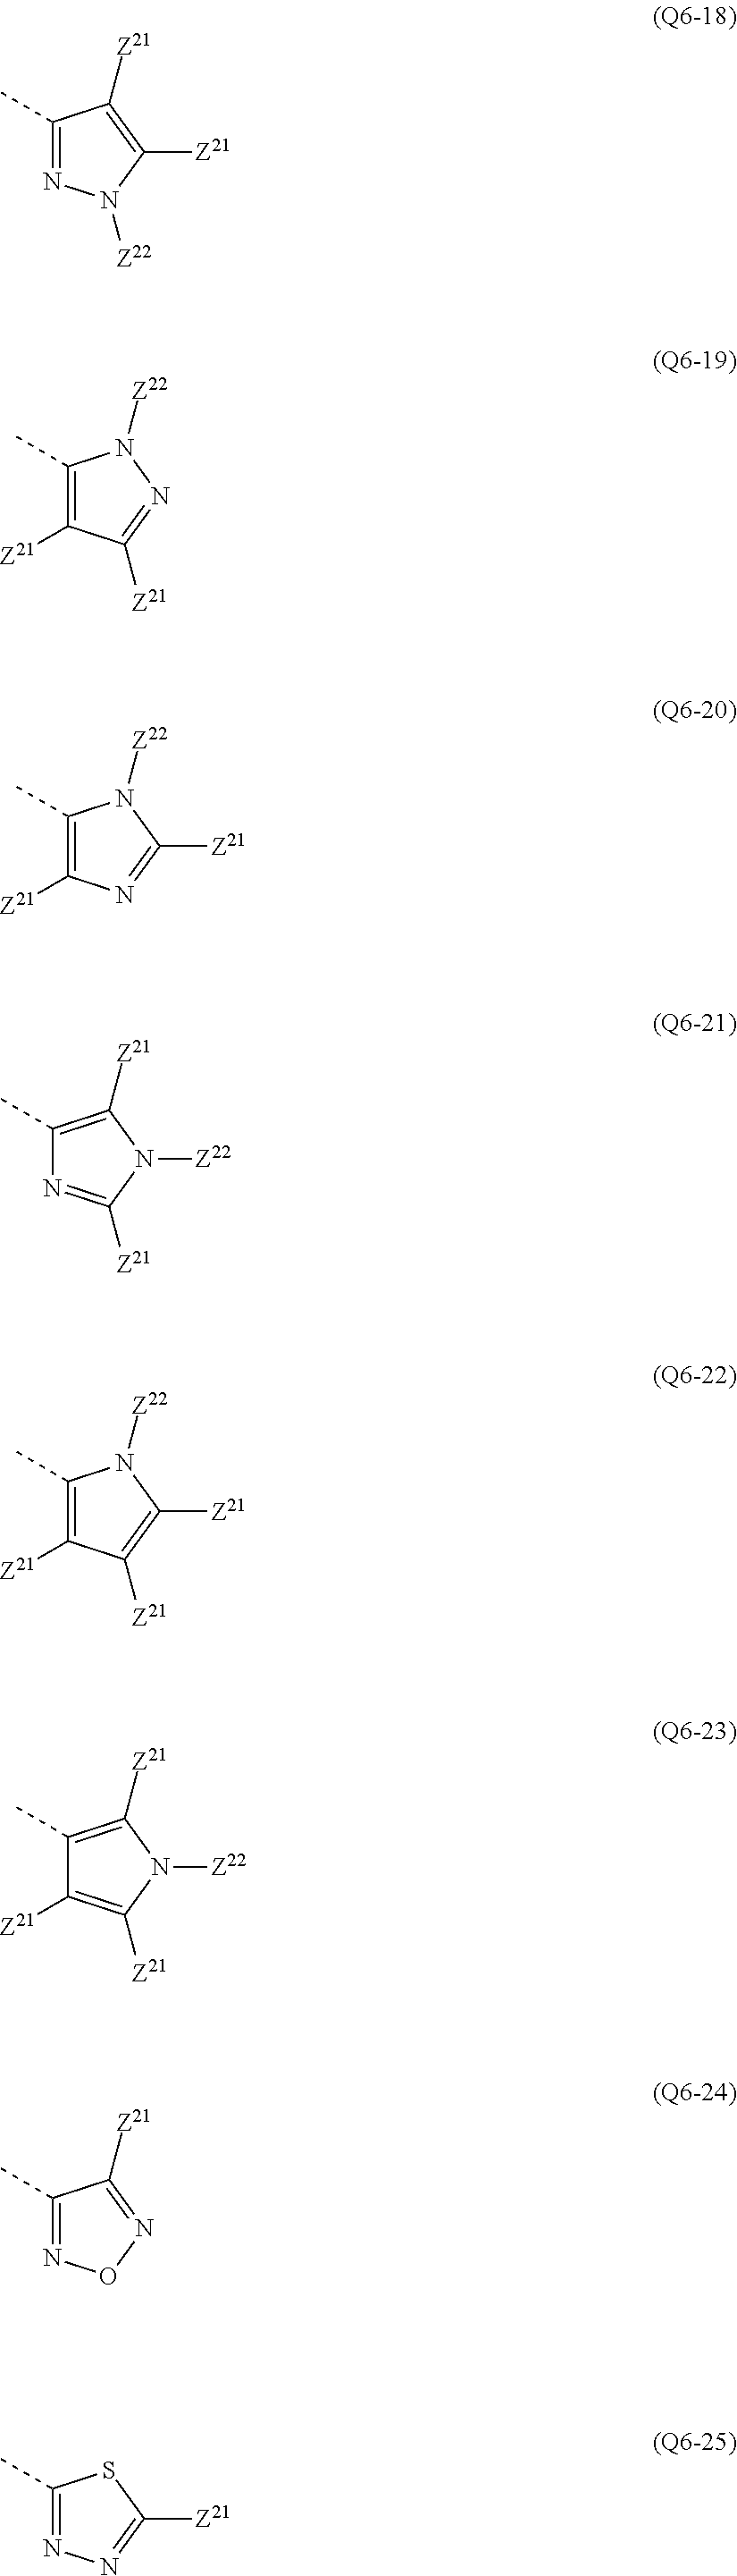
C1(C)=NN([Z22])C([Z21])=C1[Z21].C1(C)=C([Z21])C([Z21])=NN1[Z22].C1(C)=C([Z21])N=C([Z21])N1[Z22].C1(C)=C([Z21])N([Z22])C([Z21])=N1.C1(C)=C([Z21])C([Z21])=C([Z21])N1[Z22].C1(C)=C([Z21])N([Z22])C([Z21])=C1[Z21].C1(C)=NON=C1[Z21].C1(C)=NN=C([Z21])S1
